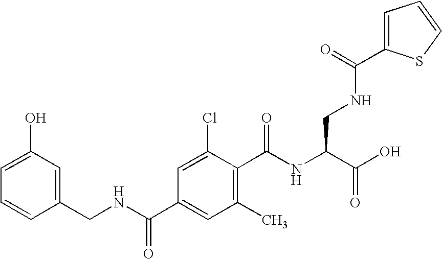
C1(O)=CC=CC(CNC(C2=CC(C)=C(C(NC(C(O)=O)CNC(=O)C3=CC=CS3)=O)C(Cl)=C2)=O)=C1
